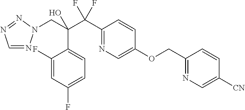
C1=NN(CC(C(C2=NC=C(OCC3=NC=C([CN])C=C3)C=C2)(F)F)(O)C2=CC=C(F)C=C2F)N=N1
